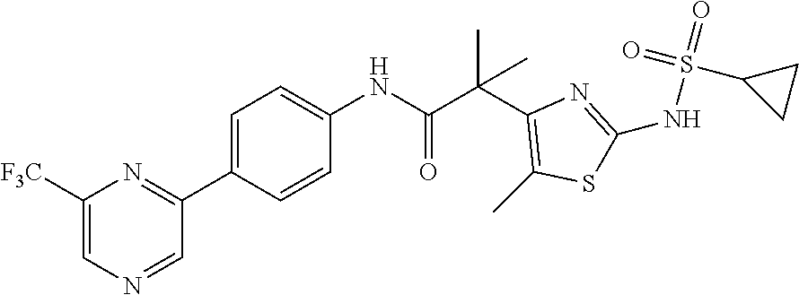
C1=C(C2=NC([F3C])=CN=C2)C=CC(NC(C(C2=C(C)SC(NS(=O)(=O)C3CC3)=N2)(C)C)=O)=C1
